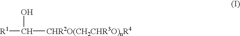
[R1]C(O)[CHR2O(CH2CHR3O)nR4]
